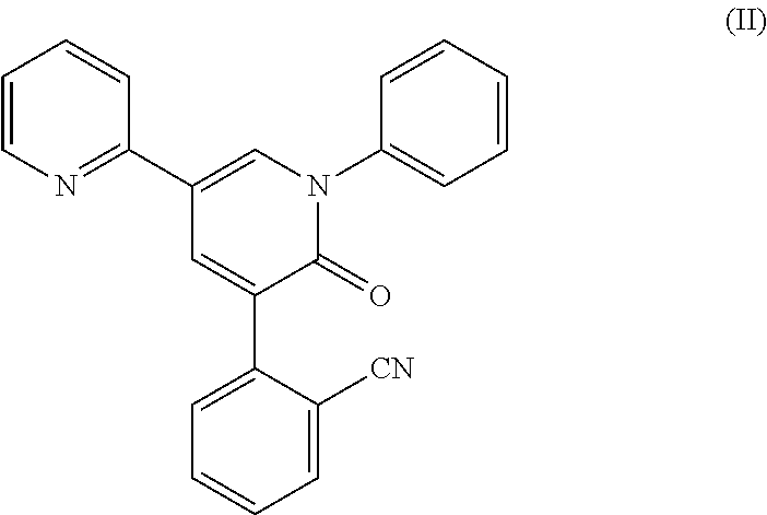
C1(C2=CN(C3=CC=CC=C3)C(=O)C(C3=CC=CC=C3[CN])=C2)=NC=CC=C1
